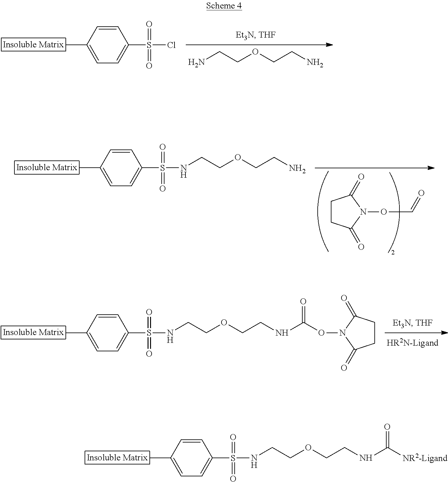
NCCOCCN.CC1=CC=C(S(Cl)(=O)=O)C=C1.C1CC(=O)N(OC=O)C1=O.CC1=CC=C(S(NCCOCCN)(=O)=O)C=C1.CC1=CC=C(S(NCCOCCNC(ON2C(=O)CCC2=O)=O)(=O)=O)C=C1.CC1=CC=C(S(NCCOCCNC([NR2-Ligand])=O)(=O)=O)C=C1
